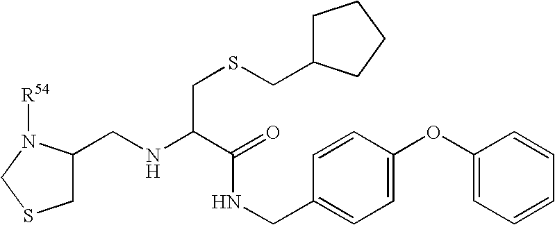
C1C(CNC(C(NCC2=CC=C(OC3=CC=CC=C3)C=C2)=O)CSCC2CCCC2)N([R54])CS1
